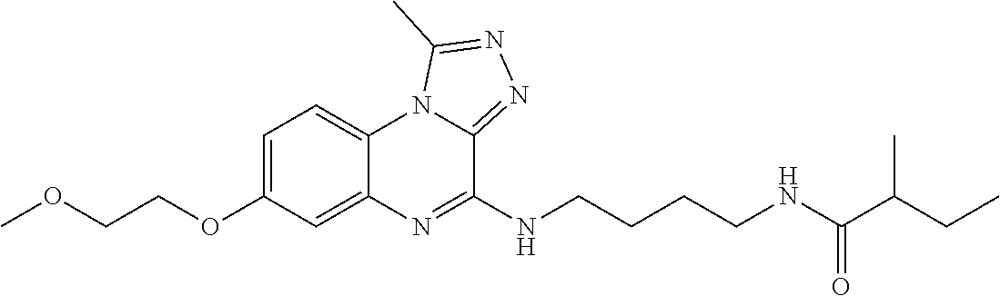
C1=C(OCCOC)C=C2C(=C1)N1C(=NN=C1C)C(NCCCCNC(C(CC)C)=O)=N2
